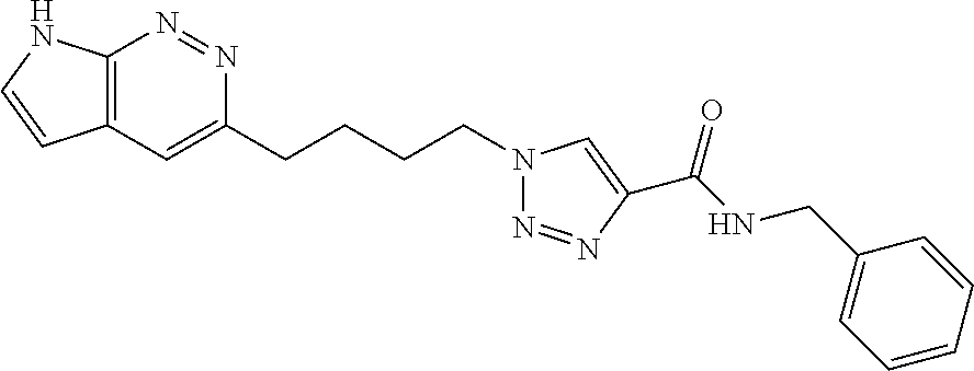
C12=C(N=NC(CCCCN3N=NC(C(NCC4=CC=CC=C4)=O)=C3)=C1)NC=C2
